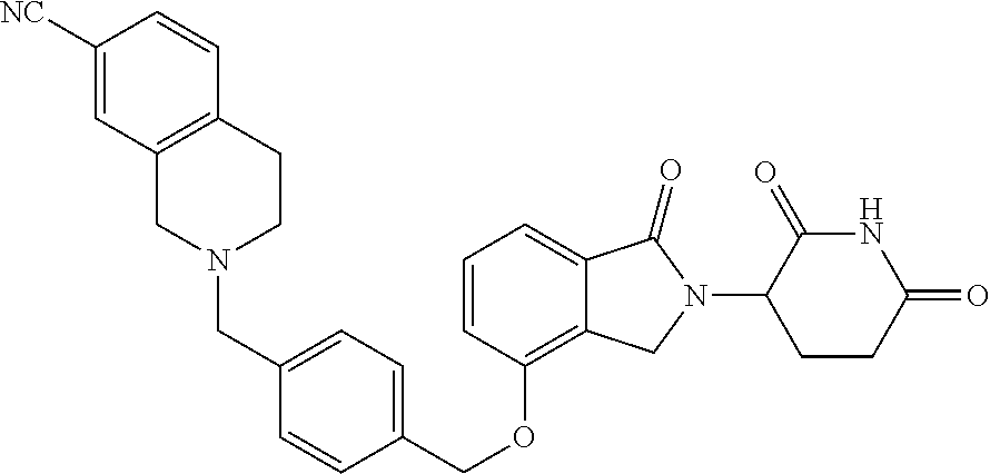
C1=CC(OCC2=CC=C(CN3CCC4=C(C3)C=C([NC])C=C4)C=C2)=C2C(=C1)C(=O)N(C1CCC(=O)NC1=O)C2
